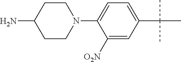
C1CN(C2=CC=C(C(C)(C)C)C=C2[O2N])CCC1N
